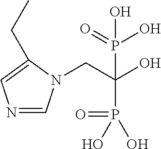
N1=CN(CC(O)(P(=O)(O)O)P(=O)(O)O)C(CC)=C1
